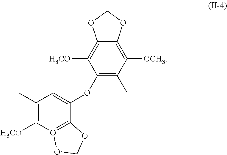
C1([H3CO])=C2C(=C([OCH3])C(C)=C1OC1=CC(C)=C([H3CO])O3=C1OCO3)OCO2
